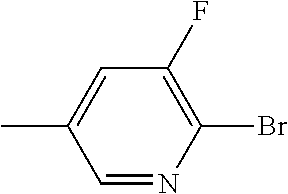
BrC1=C(F)C=C(C)C=N1
